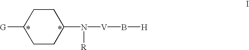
C1([G])CCC(N([R])[V]B[H])CC1
